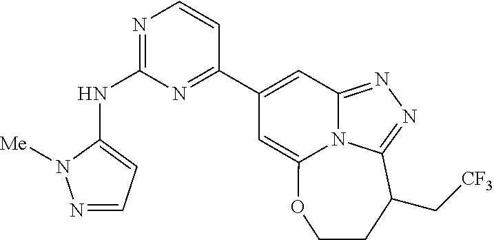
N1=CC=C(NC2=NC=CC(C3=CC4=NN=C5N4C(=C3)OCCC5C[CF3])=N2)N1[Me]
